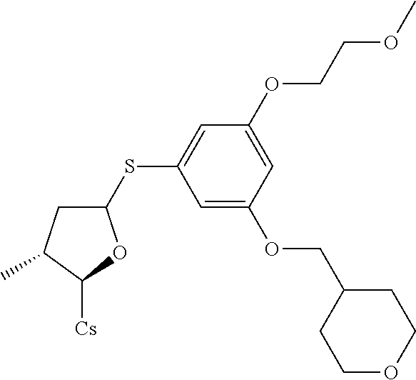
C1(SC2=CC(OCCOC)=CC(OCC3CCOCC3)=C2)CC(C)C([Cs])O1
